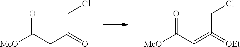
O=C(CC(CCl)=O)[MeO].O=C(C=C(CCl)=[OEt])[MeO]
